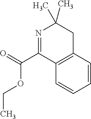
C1=CC2=C(C=C1)C(C(=O)OCC)=NC(C)(C)C2
